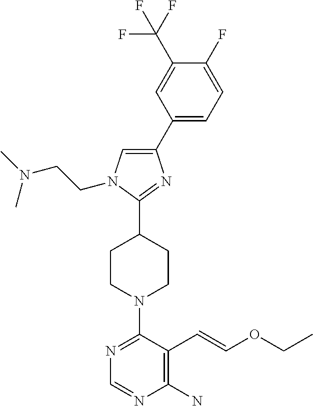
C1(C2=CC=C(F)C(C(F)(F)F)=C2)=CN(CCN(C)C)C(C2CCN(C3=NC=NC(N)=C3C=COCC)CC2)=N1
